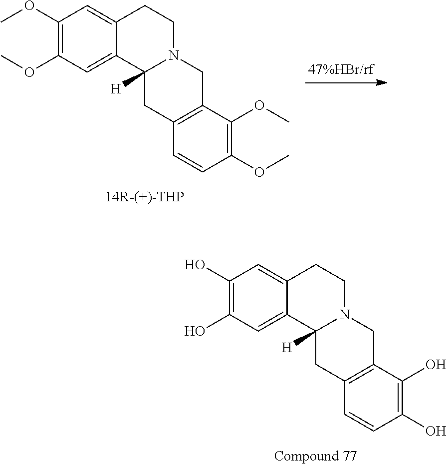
C1(O)=C(O)C=C2C(=C1)CCN1C2([H])CC2=C(C1)C(O)=C(O)C=C2.C1(OC)=C(OC)C=C2C(=C1)CCN1C2([H])CC2=C(C1)C(OC)=C(OC)C=C2
